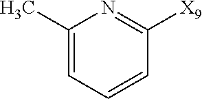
C1(C)=CC=CC([X9])=N1
